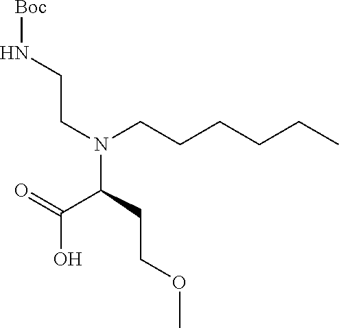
N(CCN(C(CCOC)C(=O)O)CCCCCC)[Boc]
